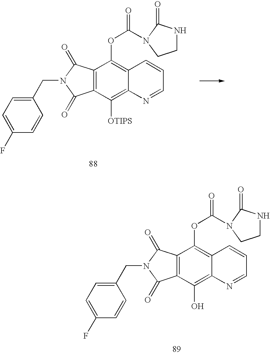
C12=C(C([OTIPS])=C3C(=C1OC(=O)N1C(=O)NCC1)C=CC=N3)C(=O)N(CC1=CC=C(F)C=C1)C2=O.C12=C(C(O)=C3C(=C1OC(=O)N1C(=O)NCC1)C=CC=N3)C(=O)N(CC1=CC=C(F)C=C1)C2=O
